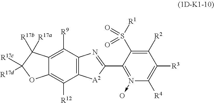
C12=C([R9])C3=C(C([R12])=C1OC([R17c])([R17d])C2([R17b])[R17a])[A2]C(C1=N(->O)C([R4])=C([R3])C([R2])=C1S([R1])(=O)=O)=N3
